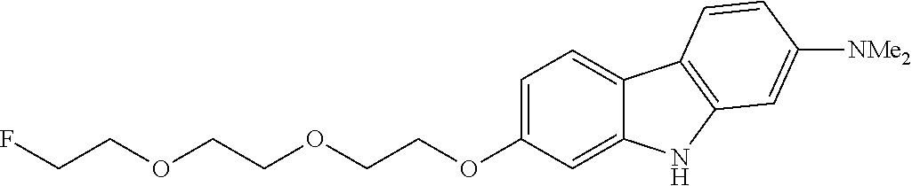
C1=C(OCCOCCOCCF)C=C2C(=C1)C1=C(N2)C=C([NMe2])C=C1
